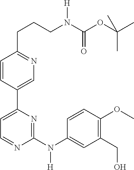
C1(C2=CN=C(CCCN(C(OC(C)(C)C)=O)[H])C=C2)=CC=NC(N([H])C2=CC(CO)=C(OC)C=C2)=N1
